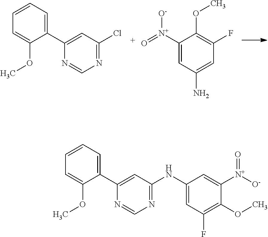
C1=CC=C(C2=CC(Cl)=NC=N2)C(OC)=C1.C1([N+](=O)[O-])=CC(N)=CC(F)=C1OC.C1=CC=C(C2=CC(NC3=CC(F)=C(OC)C([N+]([O-])=O)=C3)=NC=N2)C(OC)=C1
